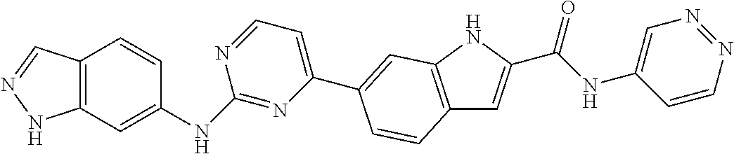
C12=C(C=C(NC3=NC(C4=CC5=C(C=C(C(NC6=CN=NC=C6)=O)N5)C=C4)=CC=N3)C=C1)NN=C2
